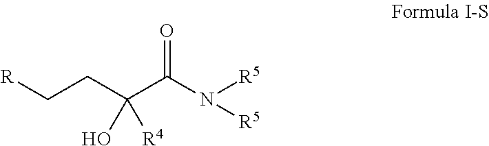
C(CC(C(N([R5])[R5])=O)([R4])O)[R]
